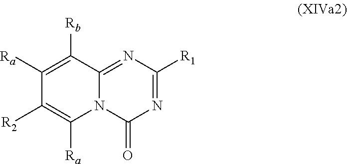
C1([Ra])=C([Rb])C2=NC([R1])=NC(=O)N2C([Ra])=C1[R2]
